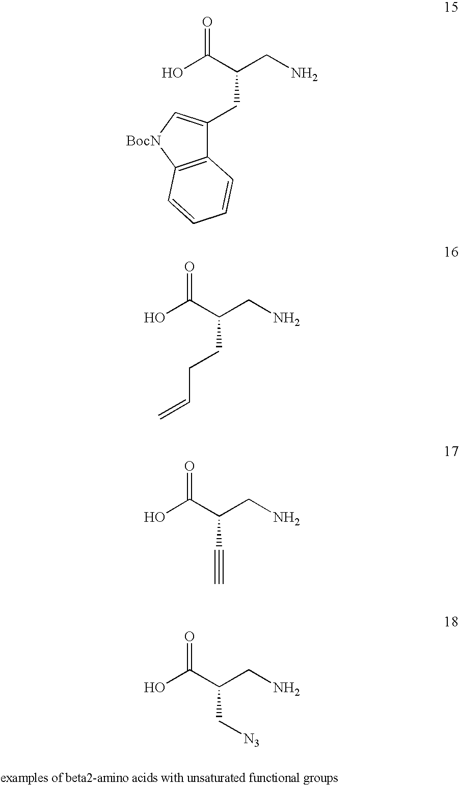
OC(C(CN)CC1=C[BocN]C2=C1C=CC=C2)=O.OC(C(CN)CCC=C)=O.OC(C(CN)C#C)=O.OC(C(CN)C[N3])=O
